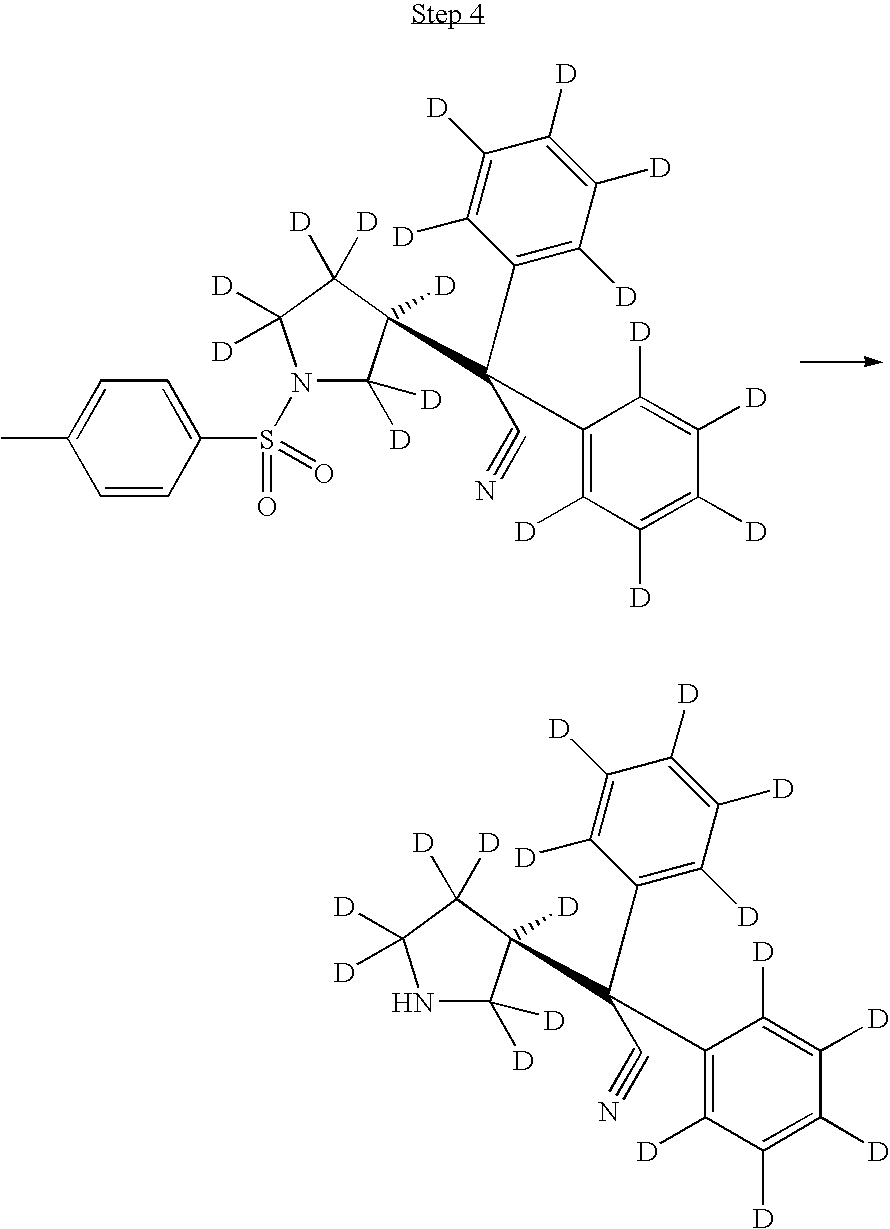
C1([D])([D])N(S(=O)(=O)C2=CC=C(C)C=C2)C([D])([D])C([D])([D])C1([D])C(C1=C([D])C([D])=C([D])C([D])=C1[D])(C1=C([D])C([D])=C([D])C([D])=C1[D])C#N.C1([D])([D])NC([D])([D])C([D])([D])C1([D])C(C1=C([D])C([D])=C([D])C([D])=C1[D])(C1=C([D])C([D])=C([D])C([D])=C1[D])C#N
